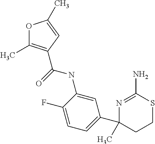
CC1(C2=CC=C(F)C(NC(=O)C3=C(C)OC(C)=C3)=C2)N=C(N)SCC1
